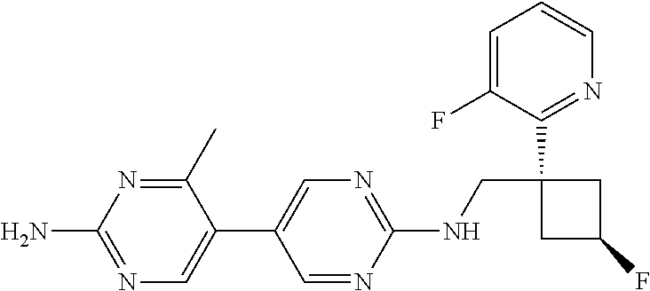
C1=NC(NCC2(C3=NC=CC=C3F)CC(F)C2)=NC=C1C1=CN=C(N)N=C1C
